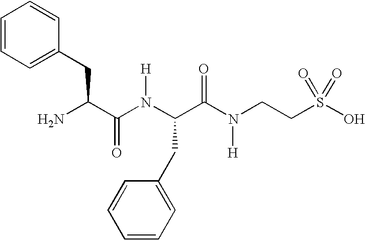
C1=CC=C(CC(C(N(C(C(N(CCS(O)(=O)=O)[H])=O)CC2=CC=CC=C2)[H])=O)N)C=C1
